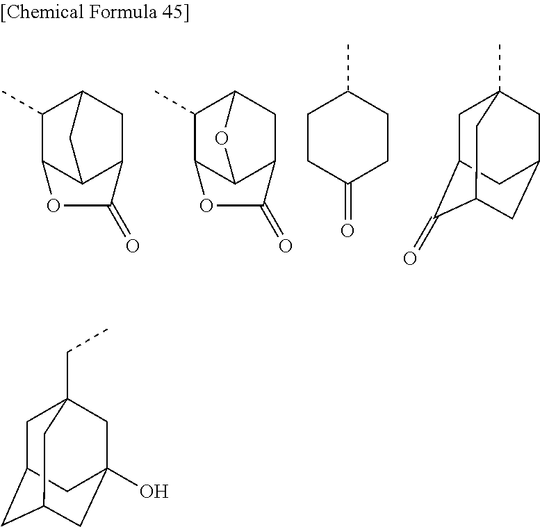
C1C2C(C)C3C(C1C(=O)O3)C2.C1C2C(C)C3C(C1C(=O)O3)O2.C1C(C)CCC(=O)C1.C1C2C(=O)C3CC(CC1(C)C3)C2.C1C2CC3CC(O)(CC1(CC)C3)C2
